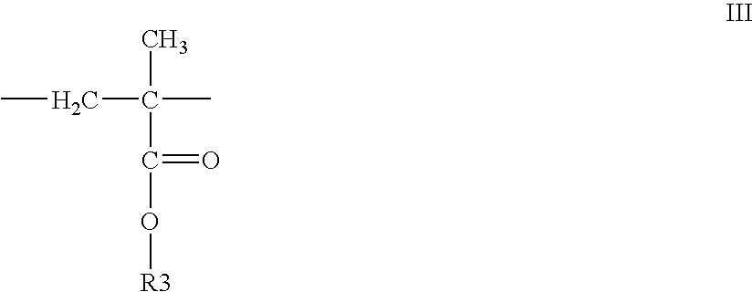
CC(C(O[R3])=O)(C)CC
